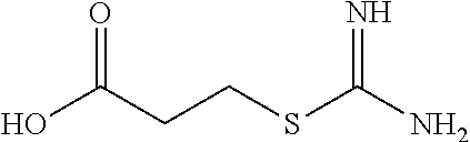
OC(CCSC(=N)N)=O
